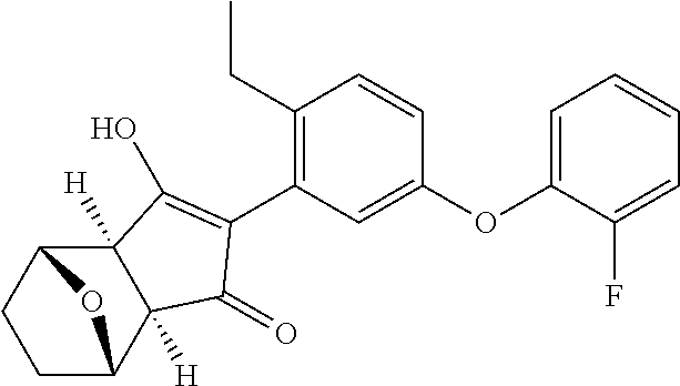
C1C2C3([H])C([H])(C(C1)O2)C(O)=C(C1=C(CC)C=CC(OC2=CC=CC=C2F)=C1)C3=O
